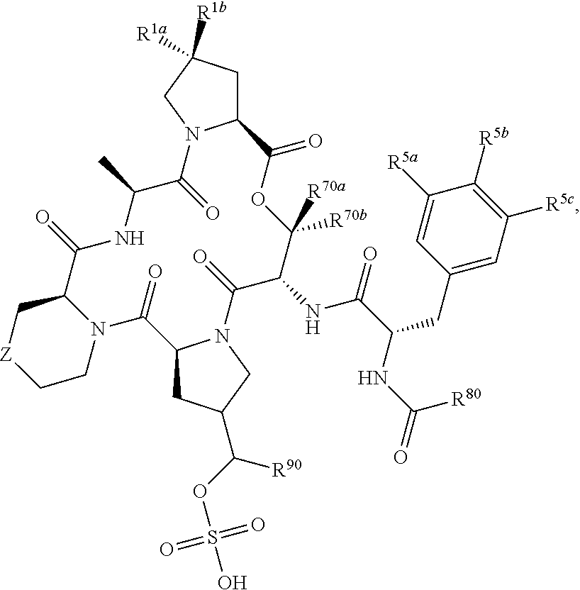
C12CC([R1a])([R1b])CN1C(=O)C(C)NC(=O)C1N(CC[Z]C1)C(=O)C1CC(C(OS(O)(=O)=O)[R90])CN1C(=O)C(NC(C(NC(=O)[R80])CC1=CC([R5c])=C([R5b])C([R5a])=C1)=O)C([R70b])([R70a])OC2=O
